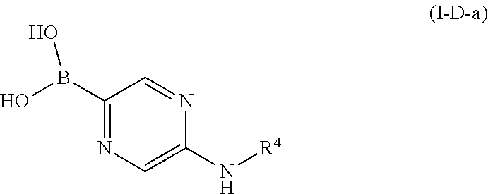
OB(O)C1=NC=C(N[R4])N=C1
